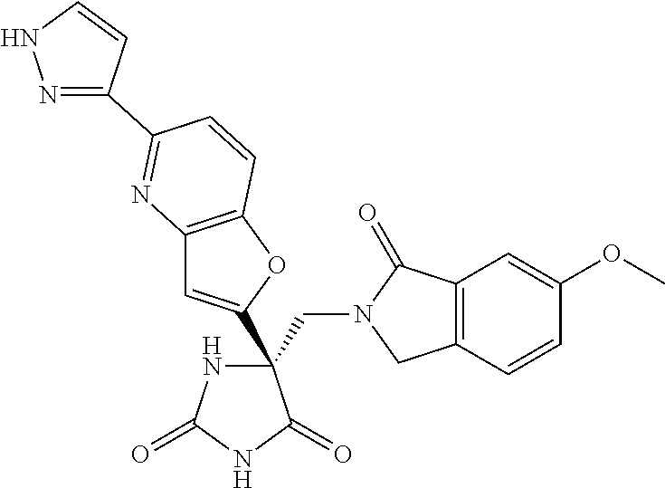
C(C1(C2=CC3=C(O2)C=CC(C2=NNC=C2)=N3)NC(=O)NC1=O)N1CC2=C(C1=O)C=C(OC)C=C2
